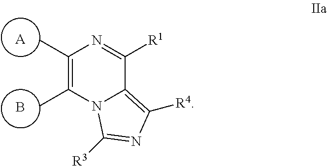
B.[A].C1(C)=C(C)N=C([R1])C2=C([R4])N=C([R3])N12
